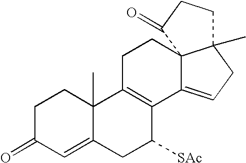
C1C(=O)C=C2C(C)(C1)C1=C(C([SAc])C2)C2=CCC3(C)C2(CC1)C(=O)CC3
